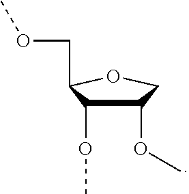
C1(OC)COC(COC)C1OC
